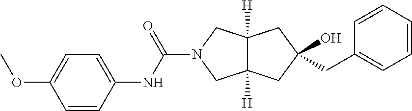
C12([H])C([H])(CC(O)(CC3=CC=CC=C3)C1)CN(C(=O)NC1=CC=C(OC)C=C1)C2
